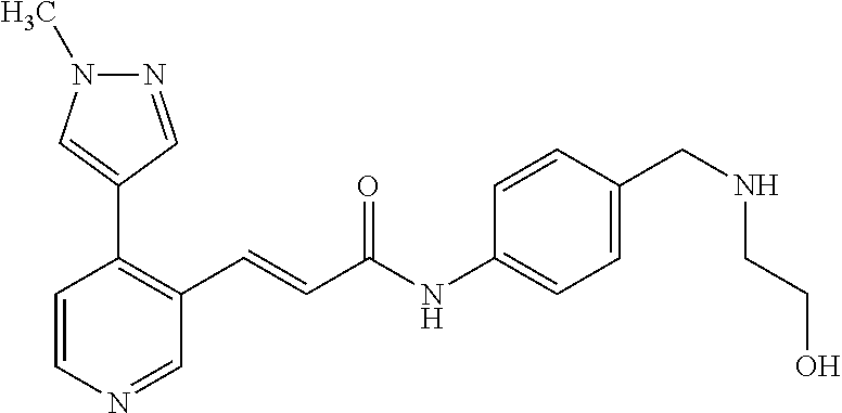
C1=CN=CC(C=CC(=O)NC2=CC=C(CNCCO)C=C2)=C1C1=CN(C)N=C1
